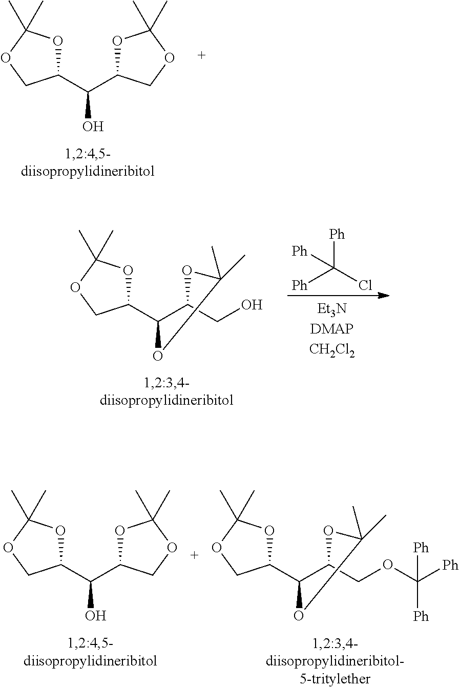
C1(C(C2OC(C)(C)OC2)O)OC(C)(C)OC1.[Ph]C(Cl)([Ph])[Ph].C1(C2C(CO)OC(C)(C)O2)OC(C)(C)OC1.C1(C(C2OC(C)(C)OC2)O)OC(C)(C)OC1.C1(C2C(COC([Ph])([Ph])[Ph])OC(C)(C)O2)OC(C)(C)OC1
